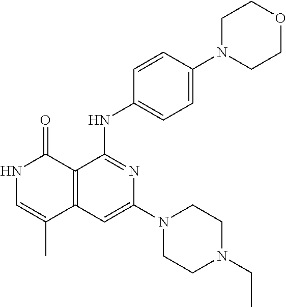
C1=CC(NC2=NC(N3CCN(CC)CC3)=CC3=C2C(=O)NC=C3C)=CC=C1N1CCOCC1
